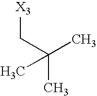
C([X3])C(C)(C)C
